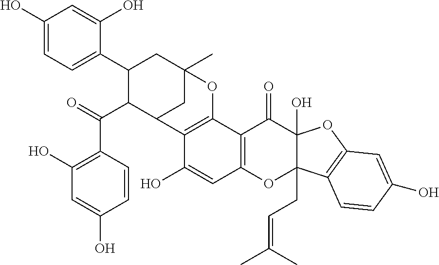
C1(C2C(C(=O)C3=C(O)C=C(O)C=C3)C3CC(C)(C2)OC2=C3C(O)=CC3=C2C(=O)C2(O)C(CC=C(C)C)(O3)C3=C(O2)C=C(O)C=C3)=CC=C(O)C=C1O
